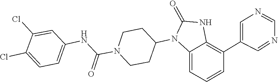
O=C1NC2=C(C3=CN=CN=C3)C=CC=C2N1C1CCN(C(NC2=CC=C(Cl)C(Cl)=C2)=O)CC1
